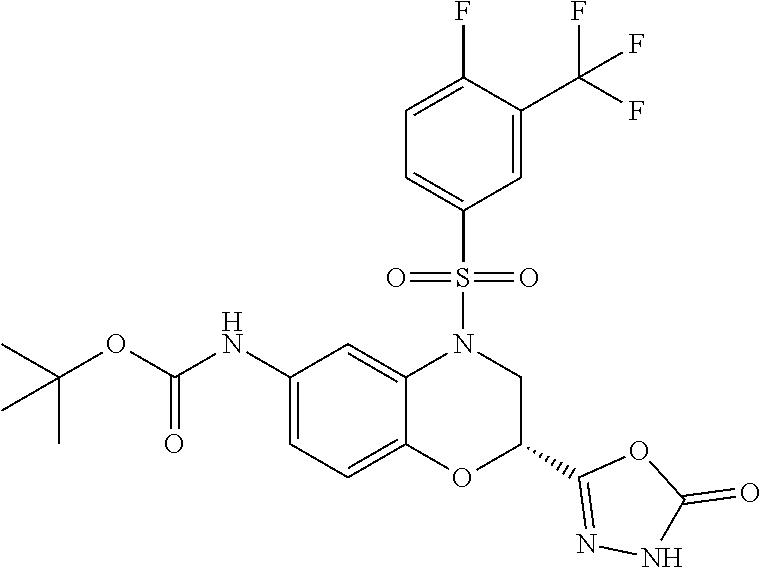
C1(NC(OC(C)(C)C)=O)=CC=C2C(=C1)N(S(C1=CC=C(F)C(C(F)(F)F)=C1)(=O)=O)CC(C1=NNC(=O)O1)O2
